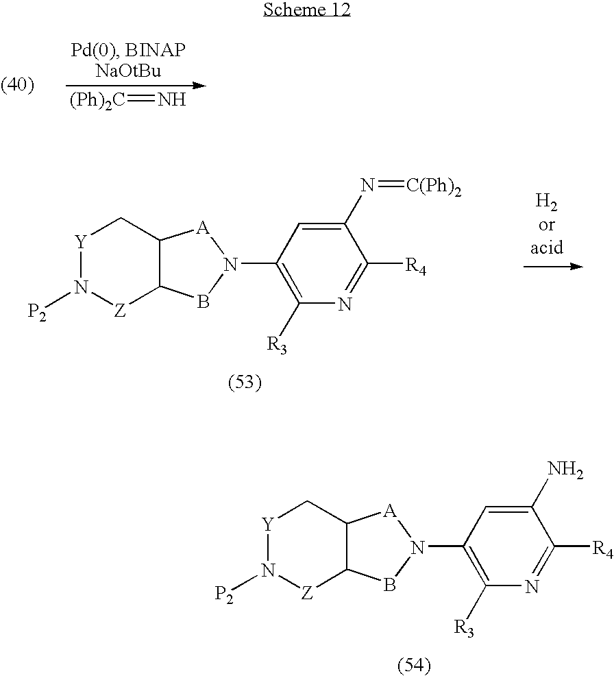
[Y]1N([P2])[Z]C2C(C1)[A]N(C1=C([R3])N=C([R4])C(N)=C1)B2.[(Ph)2C]=N.[Y]1N([P2])[Z]C2C(C1)[A]N(C1=C([R3])N=C([R4])C(N=[C(Ph)2])=C1)B2
